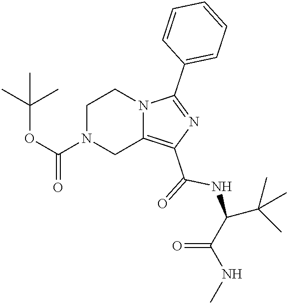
N12C(=C(C(=O)NC(C(NC)=O)C(C)(C)C)N=C1C1=CC=CC=C1)CN(C(OC(C)(C)C)=O)CC2
